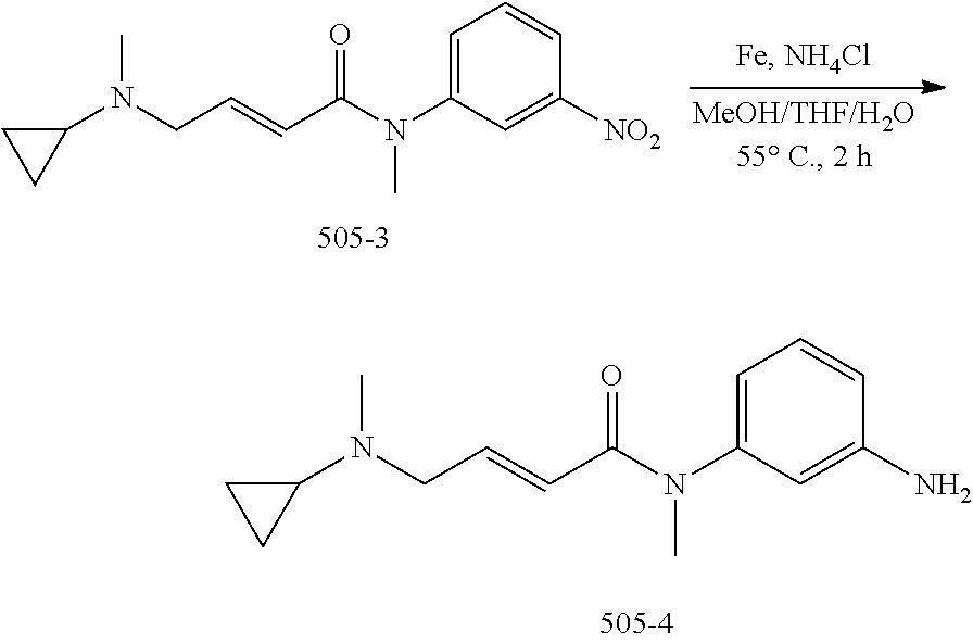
C1(N(CC=CC(=O)N(C2=CC=CC([NO2])=C2)C)C)CC1.C1(N(CC=CC(=O)N(C2=CC=CC(N)=C2)C)C)CC1
